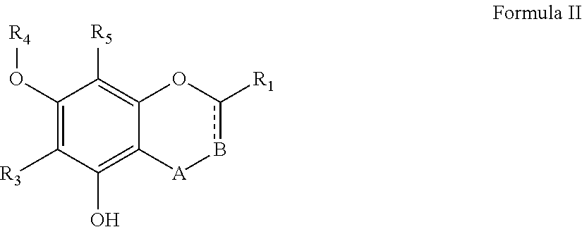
C1(O[R4])=C([R3])C(O)=C2C(=C1[R5])Oc([R1])b[A]2
